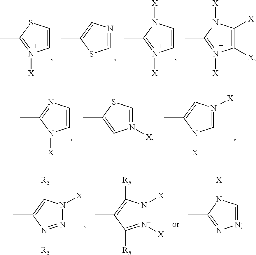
C1=CN([X])C(C)=N1[X].C1=NC=C(C)S1.C1=CSC(C)=N1[X].C1([X])=C([X])N([X])C(C)=N1[X].C1=CN=C(C)N1[X].C1=[N+]([X])C=C(C)N1[X].[N+]1([X])=CSC(C)=C1.N1=N([R5])C(C)=C([R5])N1[X].[N+]1([X])=C([R5])C(C)=C([R5])N1[X].N1=CN([X])C(C)=N1
